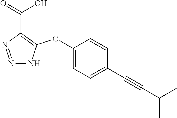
C1(OC2=C(C(=O)O)N=NN2)=CC=C(C#CC(C)C)C=C1
